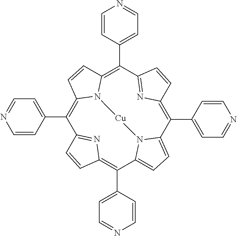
C1(C2=CC=NC=C2)=C2N3C(=C(C4=CC=NC=C4)C4=NC(=C(C5=CC=NC=C5)C5=CC=C(N5[Cu]3)C(C3=CC=NC=C3)=C3N=C1C=C3)C=C4)C=C2
